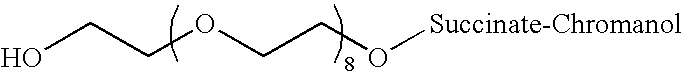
OCCOCCO[Succinate-Chromanol]
